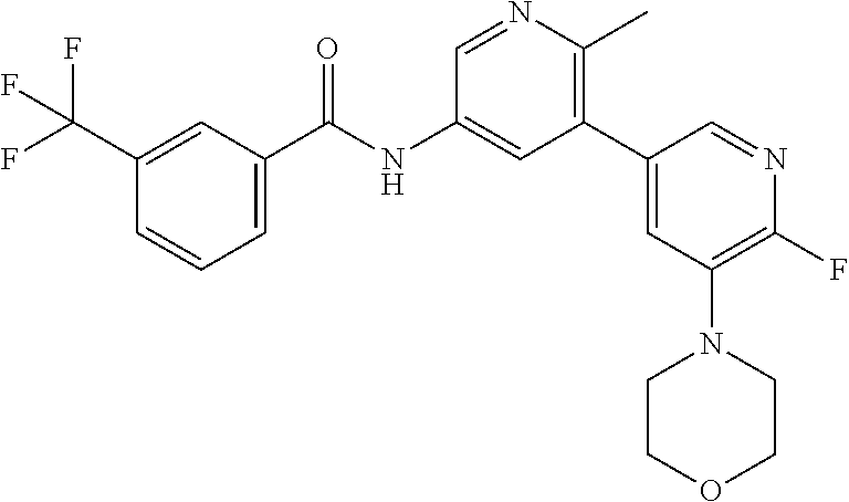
C1(C2=C(C)N=CC(NC(C3=CC=CC(C(F)(F)F)=C3)=O)=C2)=CC(N2CCOCC2)=C(F)N=C1
